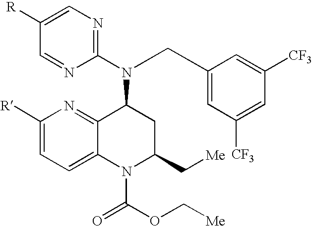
[R]C1=CN=C(N(C2C3=NC([R])=CC=C3N(C(OC[Me])=O)C(C[Me])C2)CC2=CC([CF3])=CC([CF3])=C2)N=C1
